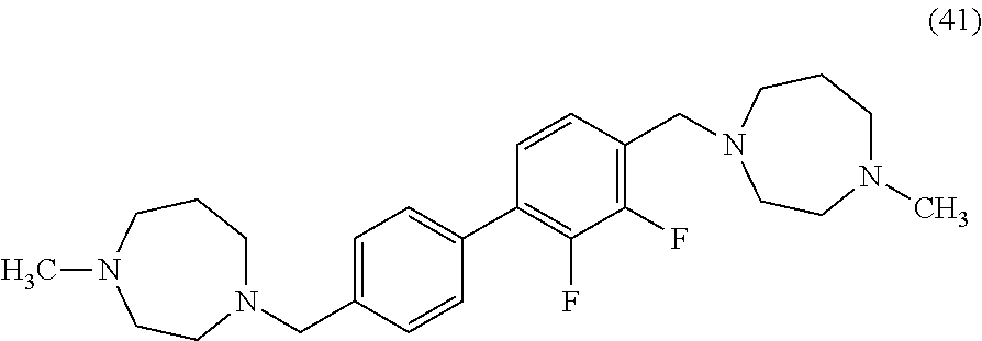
N1(CC2=CC=C(C3=C(F)C(F)=C(CN4CCCN(C)CC4)C=C3)C=C2)CCCN(C)CC1
